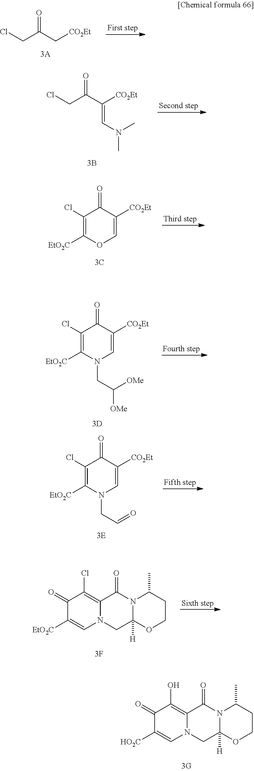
C1(=O)C([HO2C])=CN2C(=C1O)C(=O)N1C([H])(C2)OCCC1C.ClCC(C[CO2Et])=O.ClCC(C([CO2Et])=CN(C)C)=O.C1(Cl)=C([EtO2C])OC=C([CO2Et])C1=O.C1(Cl)=C([EtO2C])N(CC([OMe])[OMe])C=C([CO2Et])C1=O.C1(Cl)=C([EtO2C])N(CC=O)C=C([CO2Et])C1=O.C1(=O)C([EtO2C])=CN2C(=C1Cl)C(=O)N1C([H])(C2)OCCC1C
